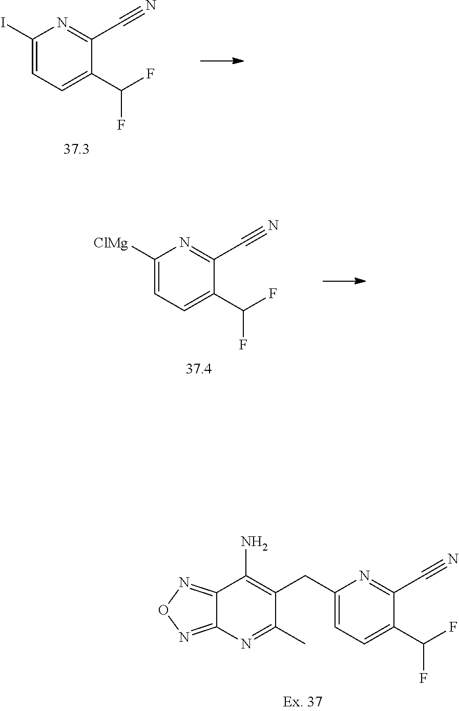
C12=NON=C1N=C(C)C(CC1=CC=C(C(F)F)C(C#N)=N1)=C2N.C1(I)=CC=C(C(F)F)C(C#N)=N1.C1([ClMg])=CC=C(C(F)F)C(C#N)=N1
